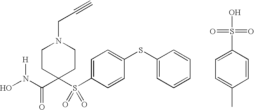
N(C(=O)C1(S(C2=CC=C(SC3=CC=CC=C3)C=C2)(=O)=O)CCN(CC#C)CC1)(O)[H].C1=C(S(O)(=O)=O)C=CC(C)=C1
